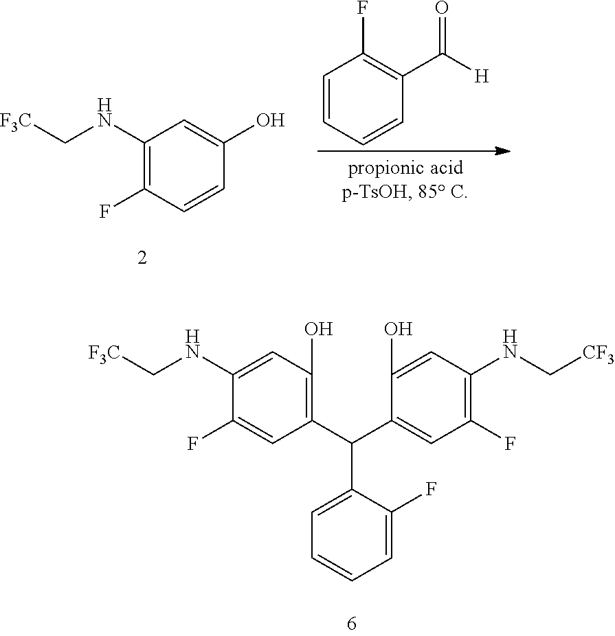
C1(F)=C(NC[F3C])C=C(O)C=C1.C1=CC=CC(C([H])=O)=C1F.C1(F)=CC(C(C2=CC(F)=C(NC[CF3])C=C2O)C2=CC=CC=C2F)=C(O)C=C1NC[F3C]
